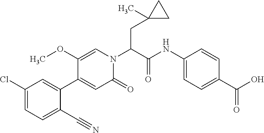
C1(C#N)=CC=C(Cl)C=C1C1=CC(=O)N(C(C(NC2=CC=C(C(O)=O)C=C2)=O)CC2(C)CC2)C=C1OC
